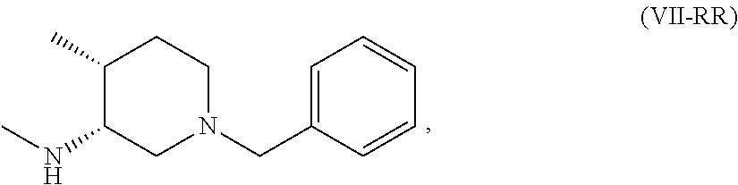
C1(C)C(NC)CN(CC2=CC=CC=C2)CC1
